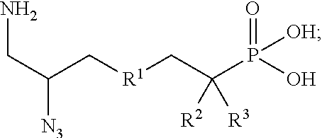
C(C(C[R1]CC(P(O)(=O)[OH])([R2])[R3])[N3])N
